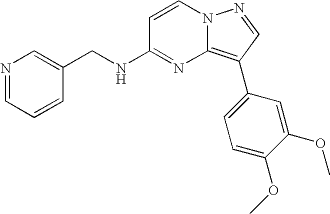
N1=CC=CC(CNC2=NC3=C(C4=CC=C(OC)C(OC)=C4)C=NN3C=C2)=C1
